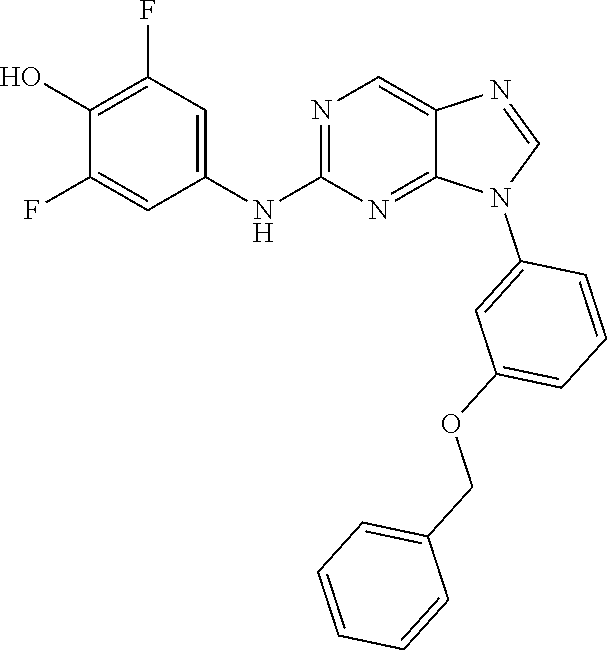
C1(O)=C(F)C=C(NC2=NC=C3C(=N2)N(C2=CC(OCC4=CC=CC=C4)=CC=C2)C=N3)C=C1F
